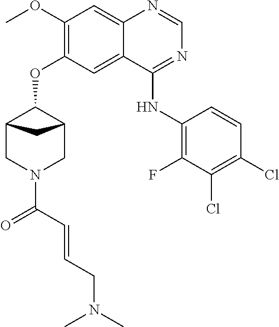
C(=CC(=O)N1CC2C(OC3=C(OC)C=C4N=CN=C(NC5=C(F)C(Cl)=C(Cl)C=C5)C4=C3)C(C1)C2)CN(C)C
